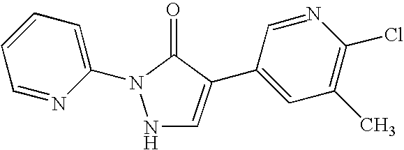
N1C=C(C2=CC(C)=C(Cl)N=C2)C(=O)N1C1=CC=CC=N1
